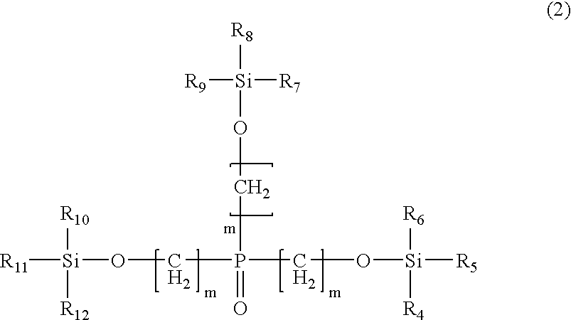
[R8][Si](OCP(CO[Si]([R11])([R10])[R12])(CO[Si]([R5])([R4])[R6])=O)([R7])[R9]
